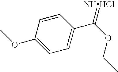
C1(OC)=CC=C(C(OCC)=[NHHCl])C=C1
